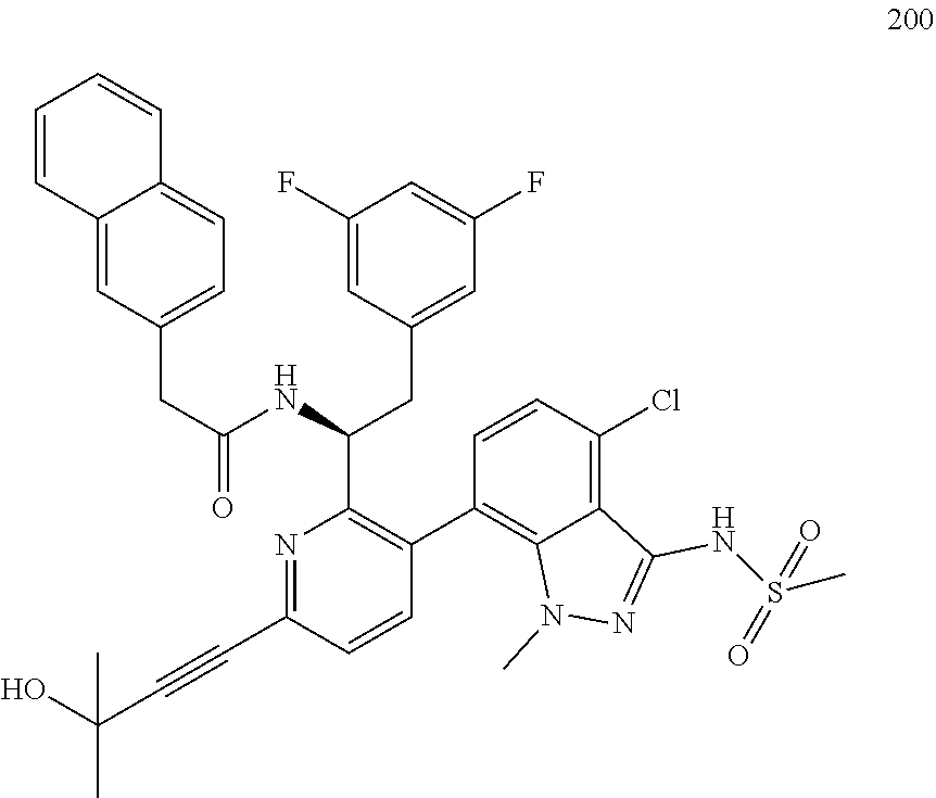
N1=C(C#CC(O)(C)C)C=CC(C2=C3C(=C(Cl)C=C2)C(NS(C)(=O)=O)=NN3C)=C1C(NC(=O)CC1=CC=C2C(=C1)C=CC=C2)CC1=CC(F)=CC(F)=C1
